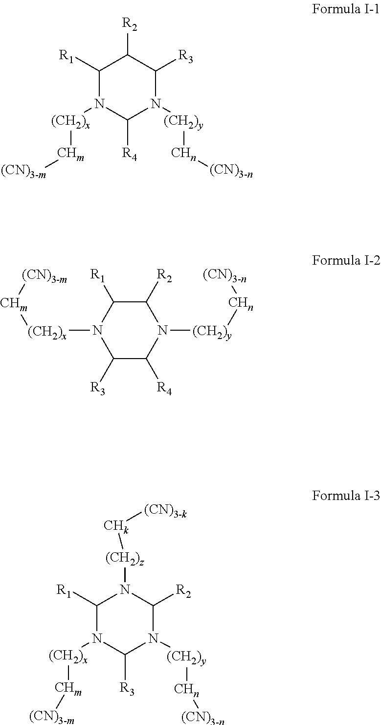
C1([R1])N([(CH2)x][CHm][(CN)3-m])C([R4])N([(CH2)y][CHn][(CN)3-n])C([R3])C1[R2].C1([R1])N([(CH2)x][CHm][(CN)3-m])C([R3])N([(CH2)y][CHn][(CN)3-n])C([R2])N1[(CH2)z][CHk][(CN)3-k].C1([R2])C([R1])N([(CH2)x][CHm][(CN)3-m])C([R3])C([R4])N1[(CH2)y][CHn][(CN)3-n]
